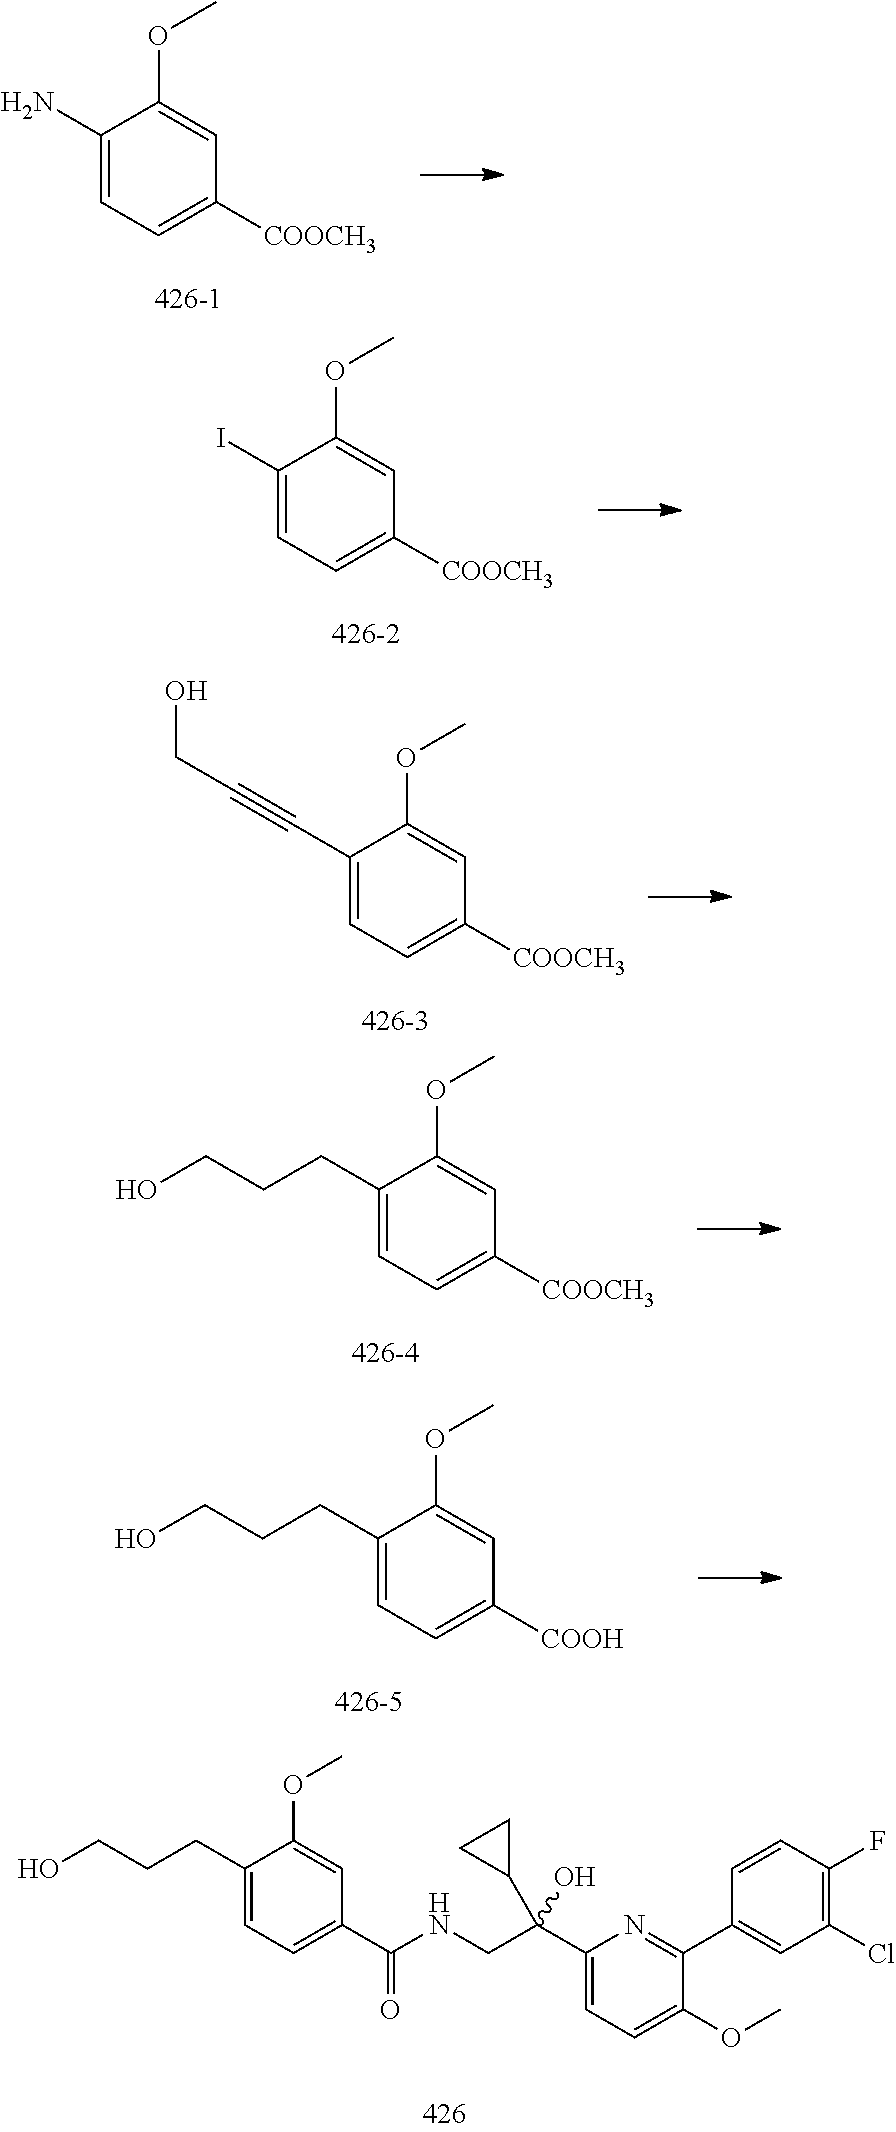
C1(CCCO)=CC=C(C(NCC(C2=CC=C(OC)C(C3=CC(Cl)=C(F)C=C3)=N2)(O)C2CC2)=O)C=C1OC.C1(N)=CC=C([COOCH3])C=C1OC.C1(I)=CC=C([COOCH3])C=C1OC.C1(C#CCO)=CC=C([COOCH3])C=C1OC.C1(CCCO)=CC=C([COOCH3])C=C1OC.C1(CCCO)=CC=C([COOH])C=C1OC
